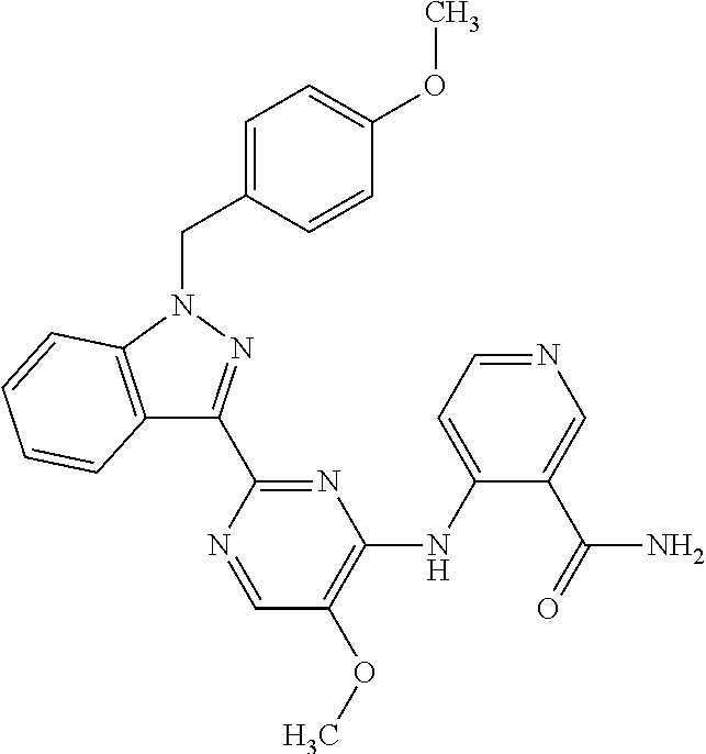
C12=C(N(CC3=CC=C(OC)C=C3)N=C1C1=NC(NC3=CC=NC=C3C(N)=O)=C(OC)C=N1)C=CC=C2
